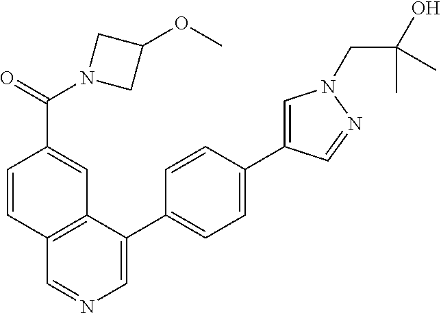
C12=C(C(C3=CC=C(C4=CN(CC(O)(C)C)N=C4)C=C3)=CN=C1)C=C(C(N1CC(OC)C1)=O)C=C2
